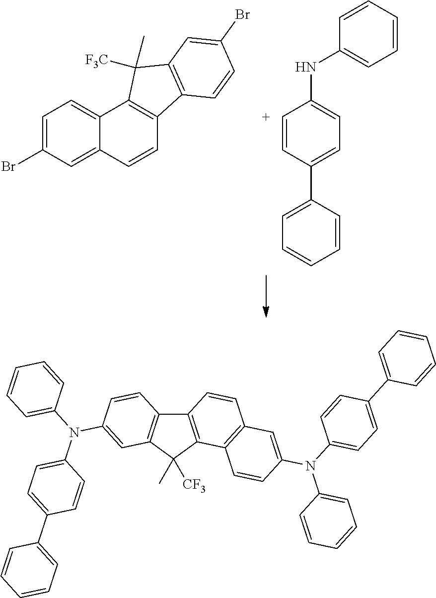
C1=C(Br)C=C2C(=C1)C1=C(C=C2)C2=C(C1(C)[F3C])C=C(Br)C=C2.[C+]1=CC(C2=CC=CC=C2)=CC=C1NC1=CC=CC=C1.C12=C(C(C)([CF3])C3=C1C=CC1=C3C=CC(N(C3=CC=CC=C3)C3=CC=C(C4=CC=CC=C4)C=C3)=C1)C=C(N(C1=CC=C(C3=CC=CC=C3)C=C1)C1=CC=CC=C1)C=C2
